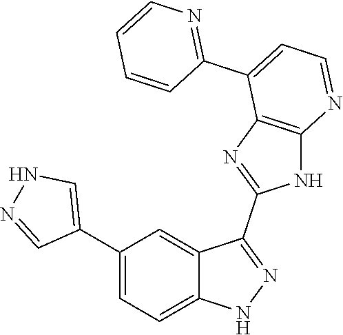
C1(C2=CC=C3C(=C2)C(C2=NC4=C(N2)N=CC=C4C2=NC=CC=C2)=NN3)=CNN=C1
